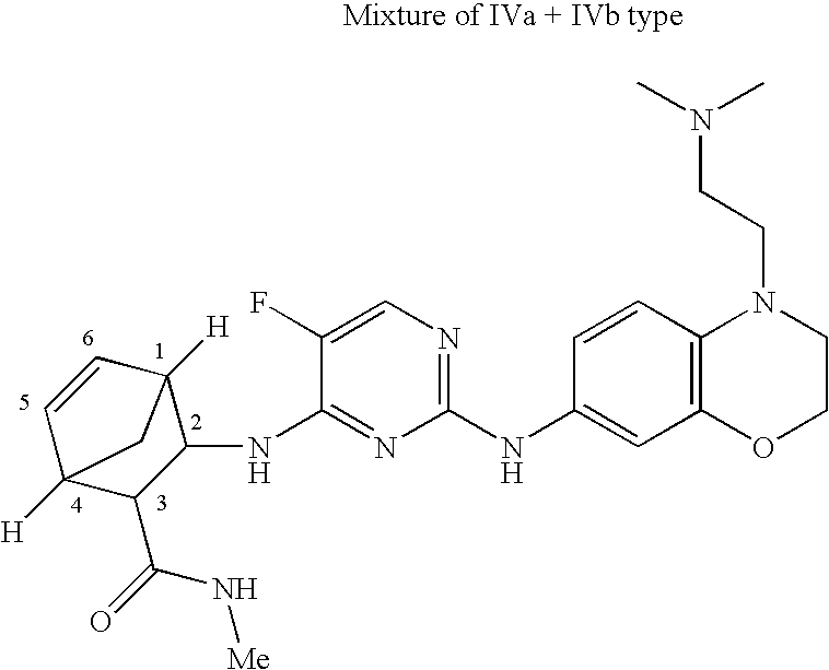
C1(NC2=CC3=C(C=C2)N(CCN(C)C)CCO3)=NC=C(F)C(NC2C3([H])C=CC([H])(C2C(=O)N[Me])C3)=N1
